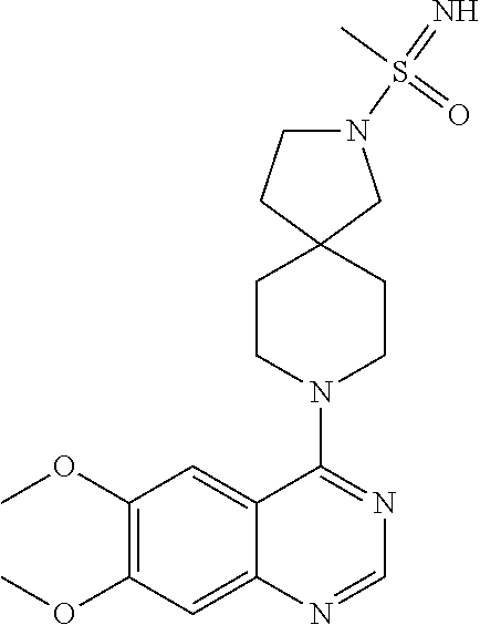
C1(OC)=C(OC)C=C2C(=C1)C(N1CCC3(CC1)CN(S(=N)(C)=O)CC3)=NC=N2
